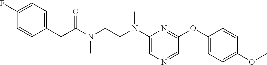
C1(N(CCN(C(CC2=CC=C(F)C=C2)=O)C)C)=CN=CC(OC2=CC=C(OC)C=C2)=N1
